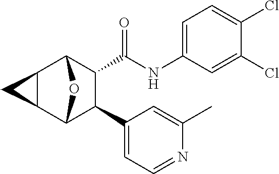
C12C(C(NC3=CC=C(Cl)C(Cl)=C3)=O)C(C3=CC=NC(C)=C3)C(C3C1C3)O2
